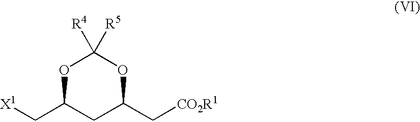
[X1]CC1CC(C[CO2R1])OC([R4])([R5])O1
